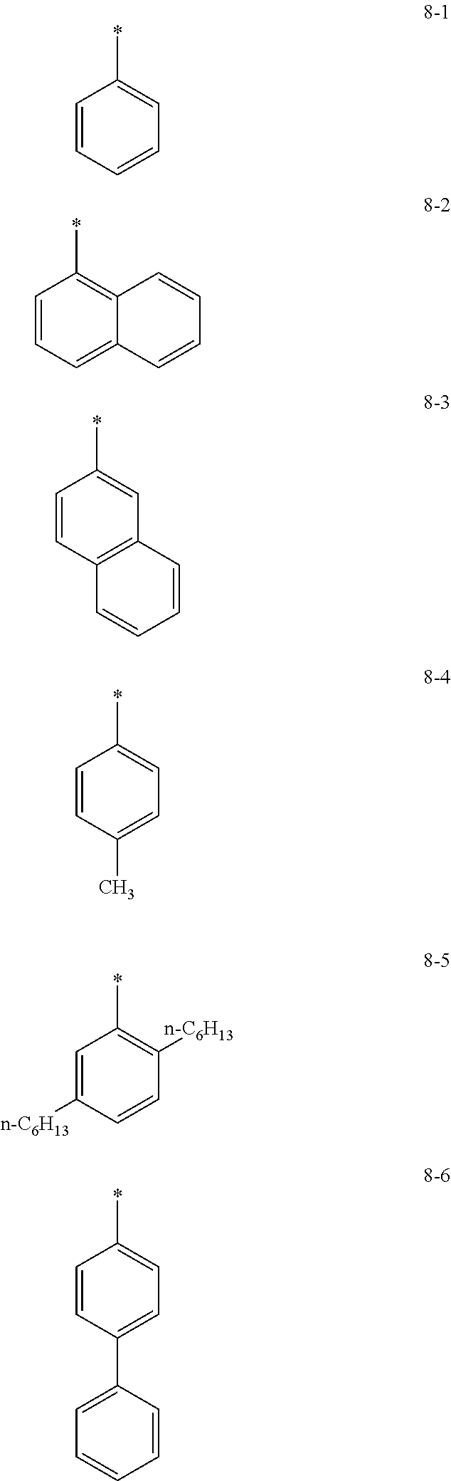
C1=CC=CC=C1*.C1=CC=C2C(=C1*)C=CC=C2.C1=CC2=C(C=C1*)C=CC=C2.C1=CC(C)=CC=C1*.C1=C([n-C6H13])C=CC([n-C6H13])=C1*.C1=CC(C2=CC=CC=C2)=CC=C1*
